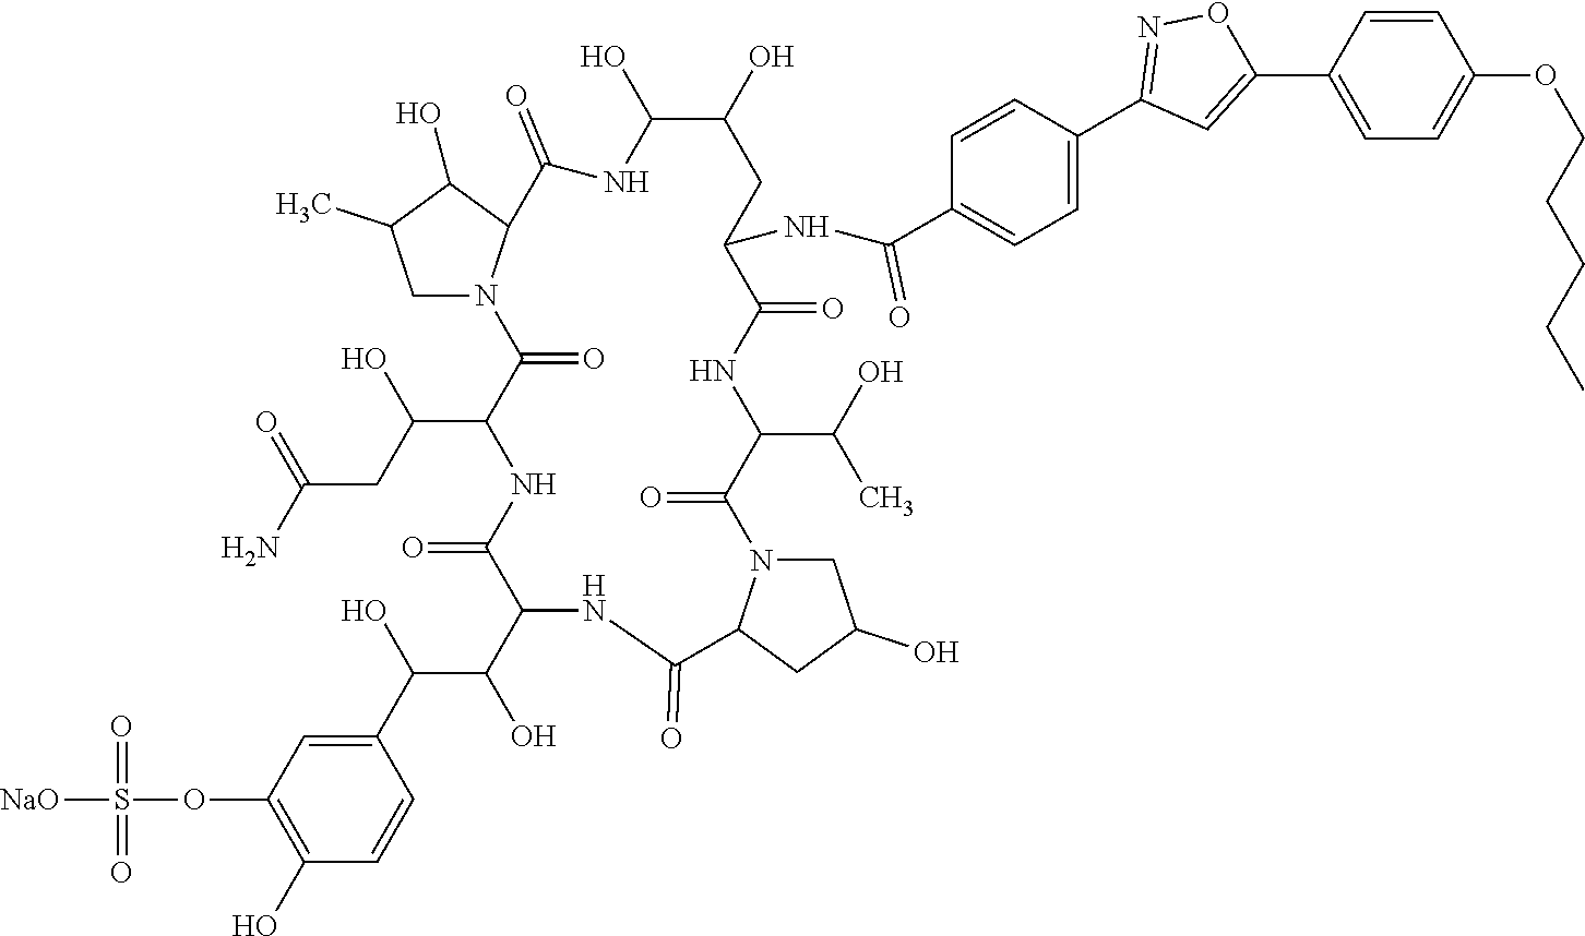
[NaO]S(=O)(=O)OC1=C(O)C=CC(C(O)C(C2C(=O)NC(C(O)CC(N)=O)C(=O)N3CC(C)C(O)C3C(=O)NC(O)C(O)CC(NC(C3=CC=C(C4=NOC(C5=CC=C(OCCCCC)C=C5)=C4)C=C3)=O)C(=O)NC(C(O)C)C(=O)N3CC(O)CC3C(=O)N2)O)=C1
